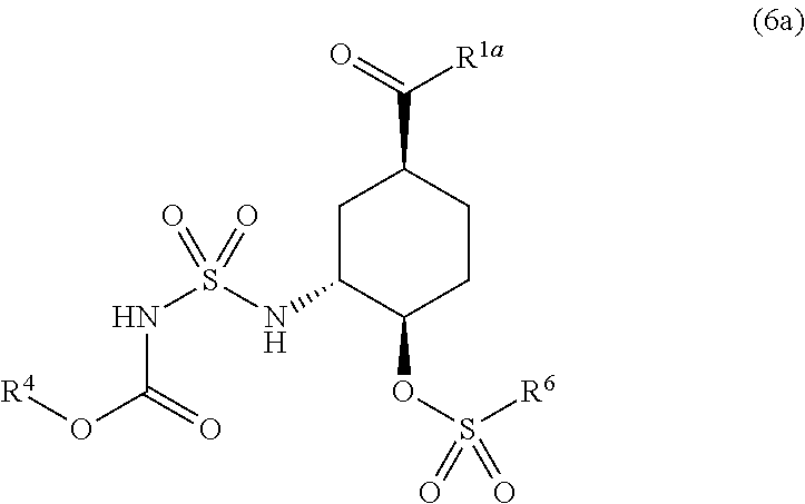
C1C(NS(NC(=O)O[R4])(=O)=O)C(OS([R6])(=O)=O)CCC1C(=O)[R1a]
